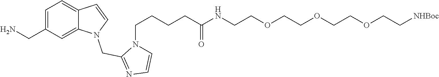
C(C1=CC=C2C(=C1)N(CC1=NC=CN1CCCCC(NCCOCCOCCOCC[NHBoc])=O)C=C2)N
